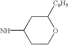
C1COC([C6H5])CC1N
